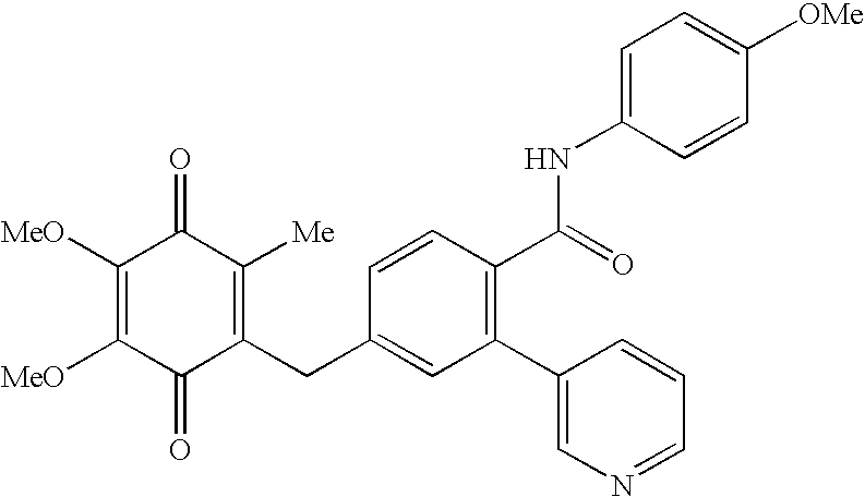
C1([MeO])=C([MeO])C(=O)C(CC2=CC(C3=CN=CC=C3)=C(C(=O)NC3=CC=C([OMe])C=C3)C=C2)=C([Me])C1=O
